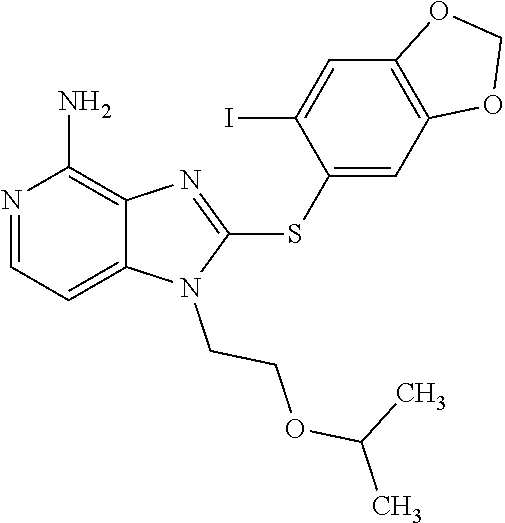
C12=CC=NC(N)=C1N=C(SC1=CC3=C(C=C1I)OCO3)N2CCOC(C)C
